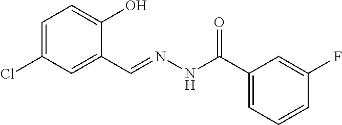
C1=C(Cl)C=C(C=NNC(C2=CC=CC(F)=C2)=O)C(O)=C1
